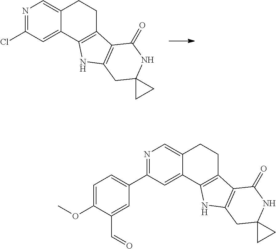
N1=C(Cl)C=C2C(=C1)CCC1=C2NC2=C1C(=O)NC1(C2)CC1.N1=C(C2=CC=C(OC)C(C=O)=C2)C=C2C(=C1)CCC1=C2NC2=C1C(=O)NC1(C2)CC1
